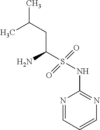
CC(CC(S(=O)(=O)NC1=NC=CC=N1)N)C
